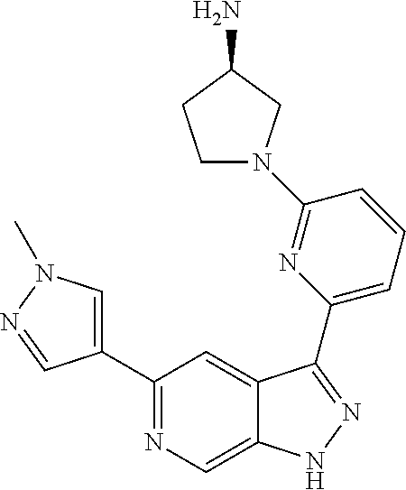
C1(C2=CN(C)N=C2)=NC=C2C(=C1)C(C1=CC=CC(N3CCC(N)C3)=N1)=NN2
